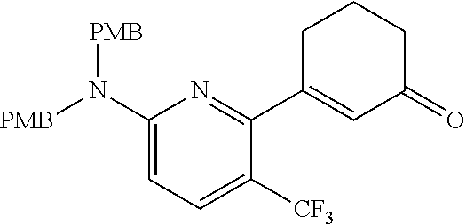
C1(N([PMB])[PMB])=CC=C([CF3])C(C2=CC(=O)CCC2)=N1
